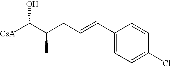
[CsA]C(C(CC=CC1=CC=C(Cl)C=C1)C)O
